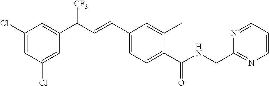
C1(Cl)=CC(Cl)=CC(C(C=CC2=CC=C(C(NCC3=NC=CC=N3)=O)C(C)=C2)[CF3])=C1
